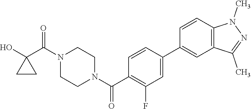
OC1(C(N2CCN(C(=O)C3=C(F)C=C(C4=CC5=C(C=C4)N(C)N=C5C)C=C3)CC2)=O)CC1
